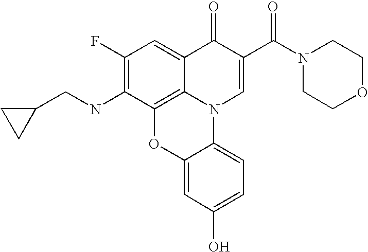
C1(F)=C(NCC2CC2)C2=C3C(=C1)C(=O)C(C(=O)N1CCOCC1)=CN3C1=CC=C(O)C=C1O2
